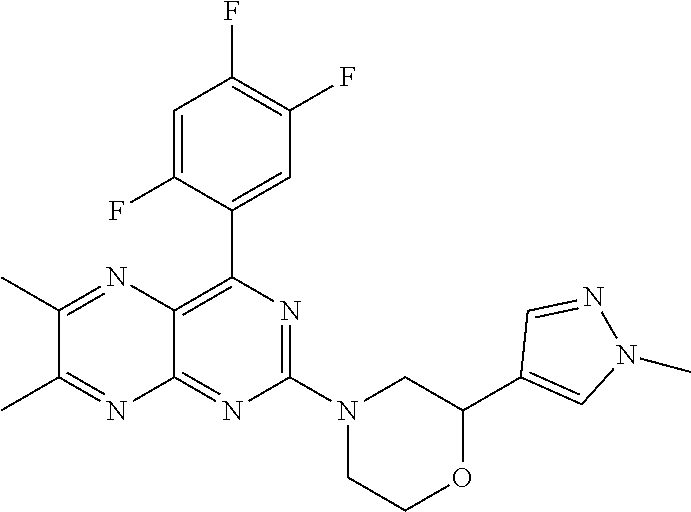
N1=C(N2CC(C3=CN(C)N=C3)OCC2)N=C2C(=C1C1=CC(F)=C(F)C=C1F)N=C(C)C(C)=N2
